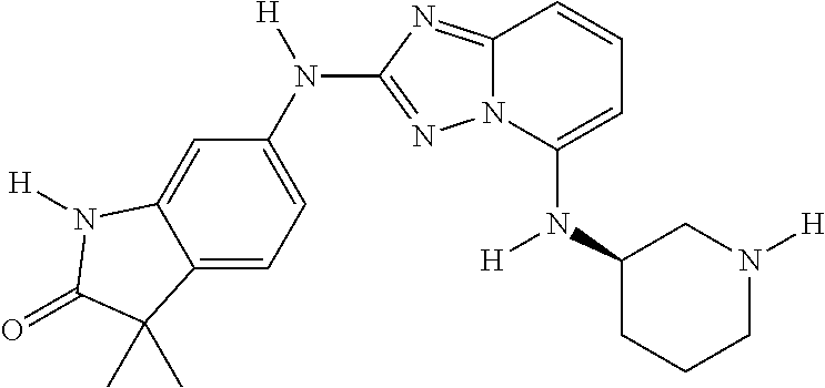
C12=CC=C(N([H])C3=NN4C(=N3)C=CC=C4N(C3CN([H])CCC3)[H])C=C1N([H])C(=O)C2(C)C
